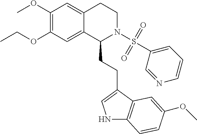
COC1=C(OCC)C=C2C(=C1)CCN(S(=O)(=O)C1=CC=CN=C1)C2CCC1=CNC2=C1C=C(OC)C=C2
